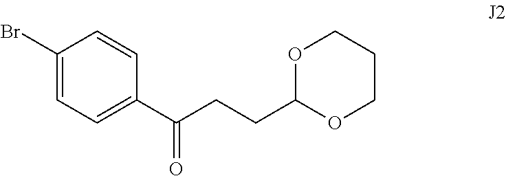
BrC1=CC=C(C(CCC2OCCCO2)=O)C=C1
